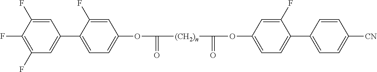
C1(C2=CC=C(OC(=O)[(CH2)n]C(=O)OC3=CC=C(C4=CC=C([CN])C=C4)C(F)=C3)C=C2F)=CC(F)=C(F)C(F)=C1
